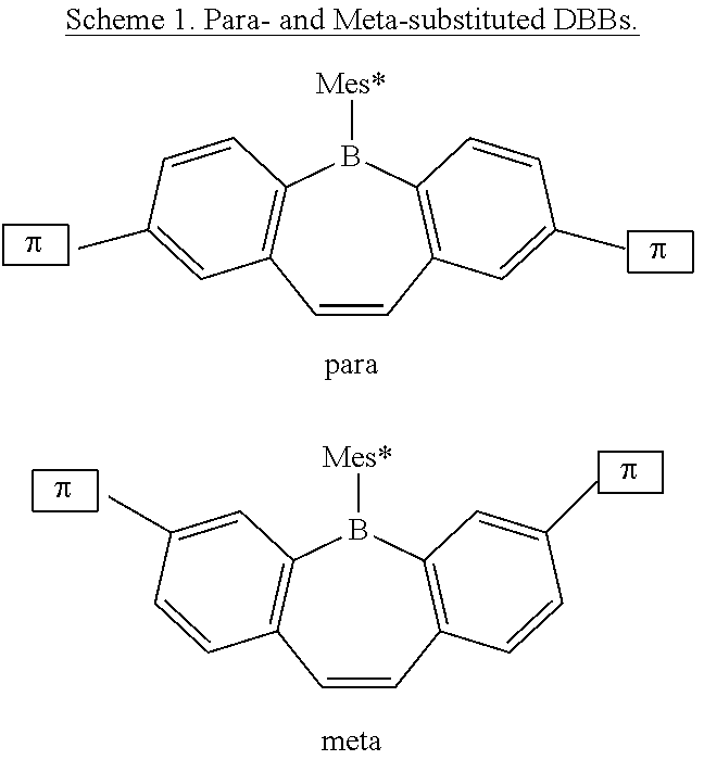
C1=CC2=C(B([Mes*])C3=C1C=C(C)C=C3)C=CC(C)=C2.C1=CC2=C(B([Mes*])C3=C1C=CC(C)=C3)C=C(C)C=C2
